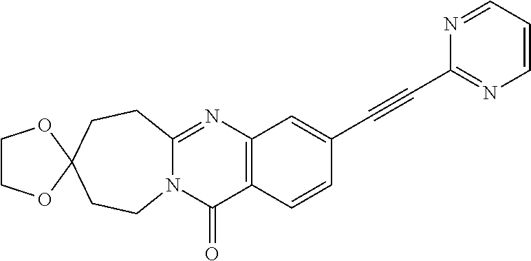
N12C(=NC3=C(C1=O)C=CC(C#CC1=NC=CC=N1)=C3)CCC1(CC2)OCCO1
